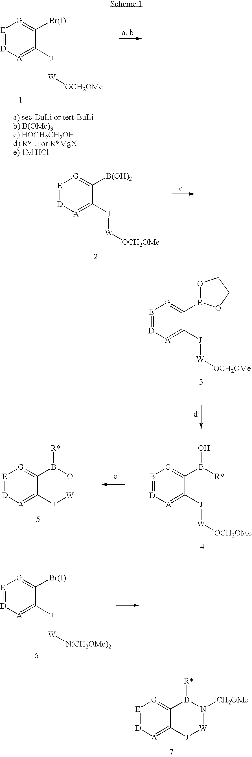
[E]1=[D][A]=C([J][W][OCH2OMe])C(Br)=[G]1.[E]1=[D][A]=C([J][W][OCH2OMe])C([B(OH)2])=[G]1.[E]1=[D][A]=C([J][W][N(CH2OMe)2])C(Br)=[G]1.[E]1=[D][A]=C2C(=[G]1)B([R*])N([CH2OMe])[W][J]2.[E]1=[D][A]=C([J][W][OCH2OMe])C(B2OCCO2)=[G]1.[E]1=[D][A]=C([J][W][OCH2OMe])C(B([R*])O)=[G]1.[E]1=[D][A]=C2C(=[G]1)B([R*])O[W][J]2
